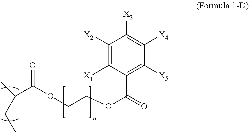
C1([X2])=C([X1])C(C(OCCOC(C(CC)C)=O)=O)=C([X5])C([X4])=C1[X3]
